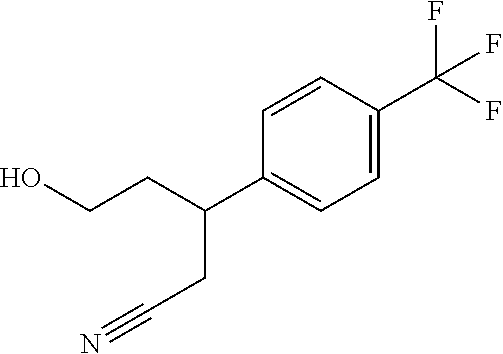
C1(C(CC#N)CCO)=CC=C(C(F)(F)F)C=C1
